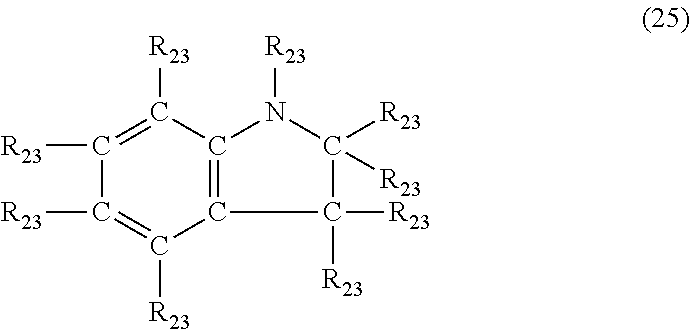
C12=C(C([R23])=C([R23])C([R23])=C1[R23])N([R23])C([R23])([R23])C2([R23])[R23]
